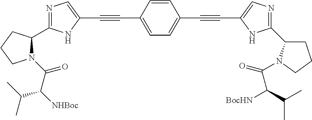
C1=C(C#CC2=CN=C(C3N(C(C([NHBoc])C(C)C)=O)CCC3)N2)C=CC(C#CC2=CN=C(C3CCCN3C(C([BocHN])C(C)C)=O)N2)=C1
